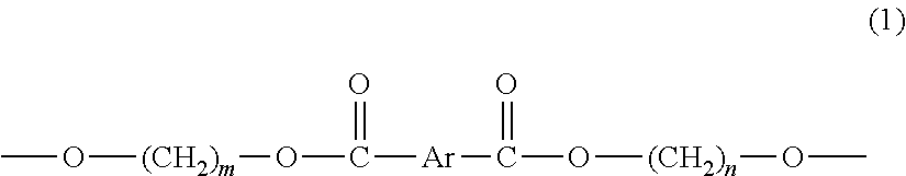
O([(CH2)m]OC([Ar]C(O[(CH2)n]OC)=O)=O)C
